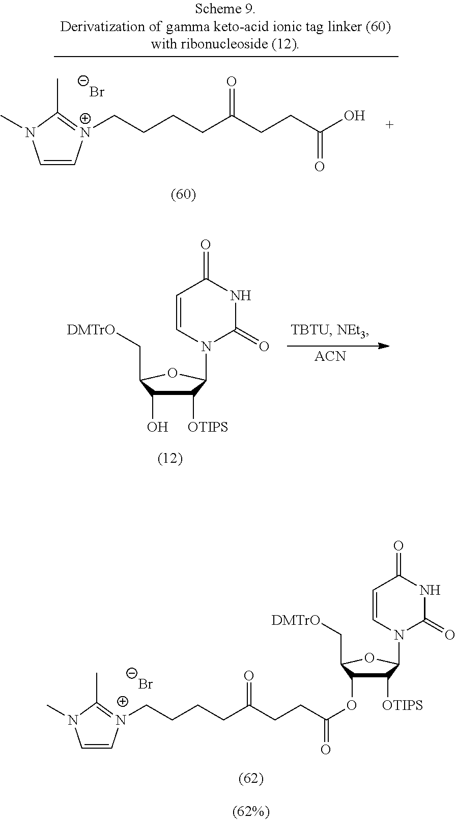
C1([OTIPS])C(O)C(C[DMTrO])OC1N1C(=O)NC(=O)C=C1.[ACN].C1=C[N+](CCCCC(CCC(=O)OC2C([OTIPS])C(N3C(=O)NC(=O)C=C3)OC2C[DMTrO])=O)=C(C)N1C.[Br-].C1=C[N+](CCCCC(CCC(O)=O)=O)=C(C)N1C.[Br-]
